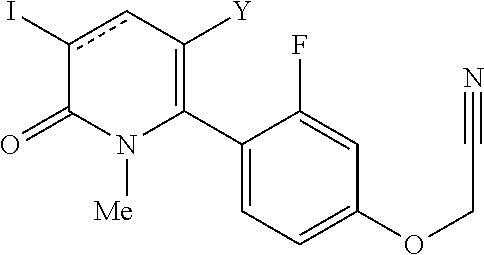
C1(C2=C([Y])cc(I)C(=O)N2[Me])=CC=C(OCC#N)C=C1F
